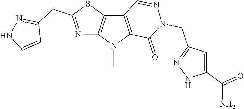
C12=C(N(C)C3=C1C=NN(CC1=NNC(C(=O)N)=C1)C3=O)N=C(CC1=NNC=C1)S2
